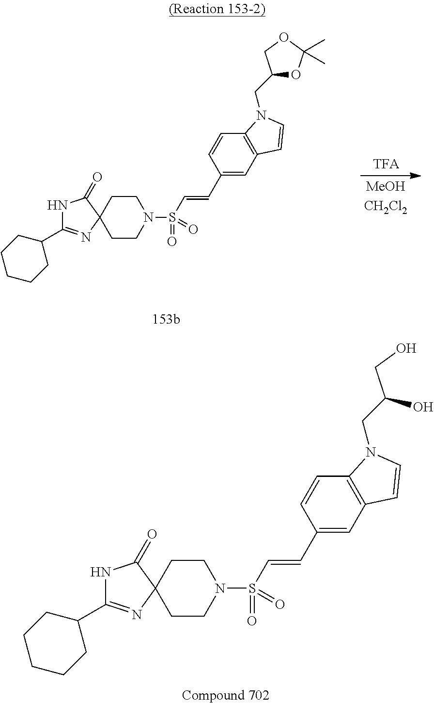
C1(C2=NC3(C(=O)N2)CCN(S(=O)(=O)C=CC2=CC4=C(C=C2)N(CC(O)CO)C=C4)CC3)CCCCC1.C1(C2=NC3(C(=O)N2)CCN(S(=O)(=O)C=CC2=CC4=C(C=C2)N(CC2OC(C)(C)OC2)C=C4)CC3)CCCCC1
